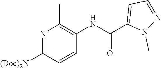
C(C1=CC=NN1C)(=O)NC1=C(C)N=C([(Boc)2N])C=C1
